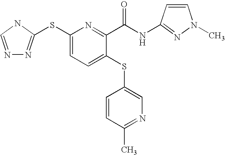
C1(SC2=NN=CN2)=CC=C(SC2=CN=C(C)C=C2)C(C(NC2=NN(C)C=C2)=O)=N1
